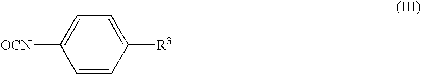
C1=CC([R3])=CC=C1[OCN]
